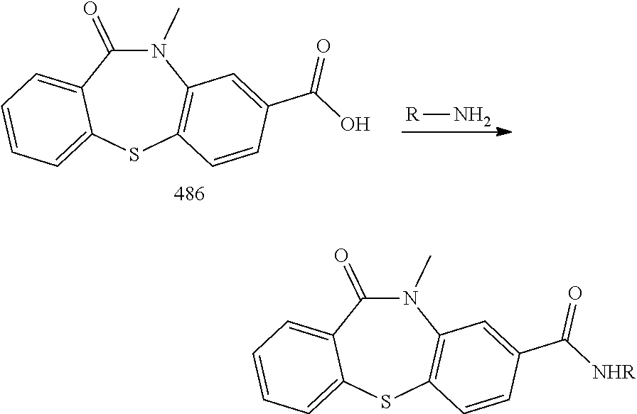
N1(C)C(=O)C2=CC=CC=C2SC2=C1C=C(C(O)=O)C=C2.[R]N.N1(C)C(=O)C2=CC=CC=C2SC2=C1C=C(C([NHR])=O)C=C2
